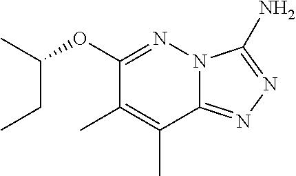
N12C(=NN=C1N)C(C)=C(C)C(OC(C)CC)=N2
